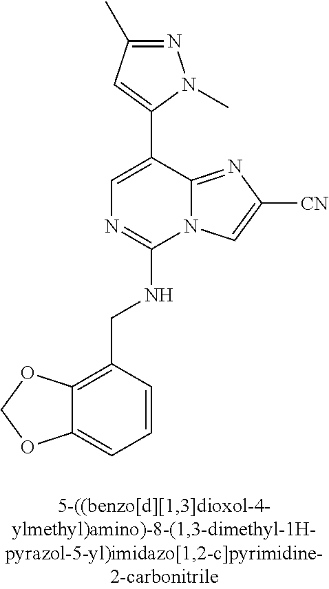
C12=CC=CC(CNC3=NC=C(C4=CC(C)=NN4C)C4=NC([CN])=CN34)=C1OCO2
